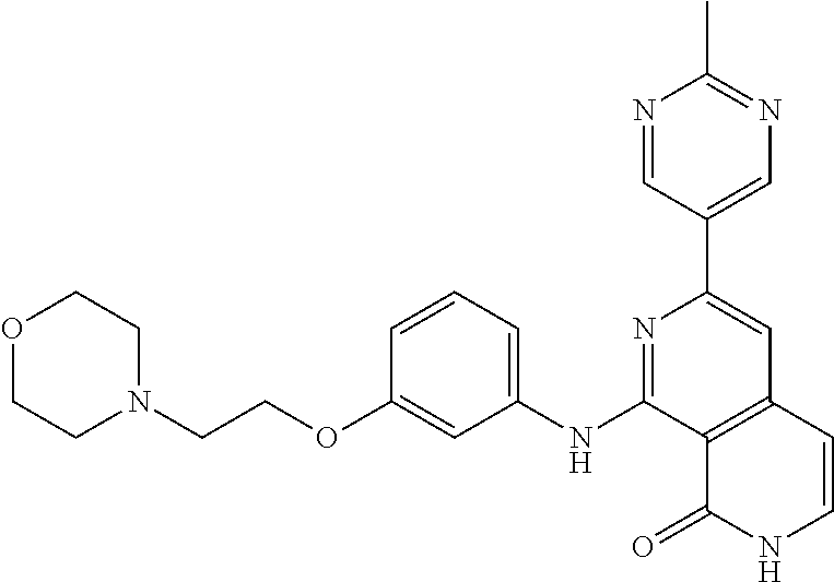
N1=C(NC2=CC=CC(OCCN3CCOCC3)=C2)C2=C(C=C1C1=CN=C(C)N=C1)C=CNC2=O
